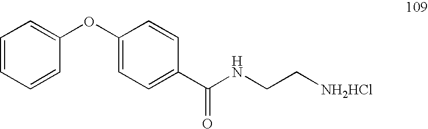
C1=CC=CC(OC2=CC=C(C(NCC[NH2HCl])=O)C=C2)=C1
